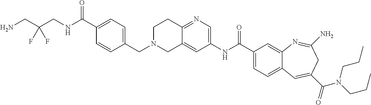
C1(CN2CC3=CC(NC(C4=CC=C5C(=C4)N=C(N)CC(C(N(CCC)CCC)=O)=C5)=O)=CN=C3CC2)=CC=C(C(NCC(CN)(F)F)=O)C=C1
